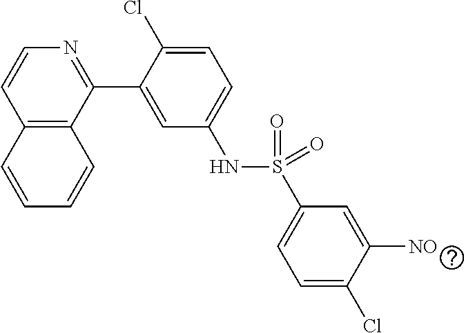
C12=C(C(C3=CC(NS(C4=CC=C(Cl)C([NO])=C4)(=O)=O)=CC=C3Cl)=NC=C1)C=CC=C2
